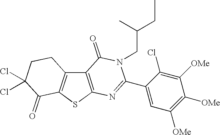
C12=C(SC3=C1CCC(Cl)(Cl)C3=O)N=C(C1=CC([OMe])=C([OMe])C([OMe])=C1Cl)N(CC(C)CC)C2=O
